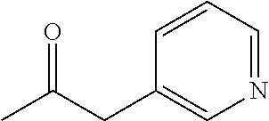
CC(CC1=CN=CC=C1)=O
